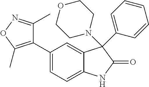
C1=C(C2=C(C)ON=C2C)C=C2C(=C1)NC(=O)C2(N1CCOCC1)C1=CC=CC=C1
